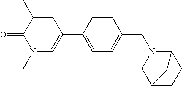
C1=C(C2=CN(C)C(=O)C(C)=C2)C=CC(CN2CC3CCC2C3)=C1
